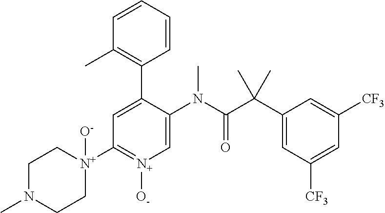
N1(C)CC[N+](C2=[N+]([O-])C=C(N(C(C(C3=CC([CF3])=CC([CF3])=C3)(C)C)=O)C)C(C3=C(C)C=CC=C3)=C2)([O-])CC1
